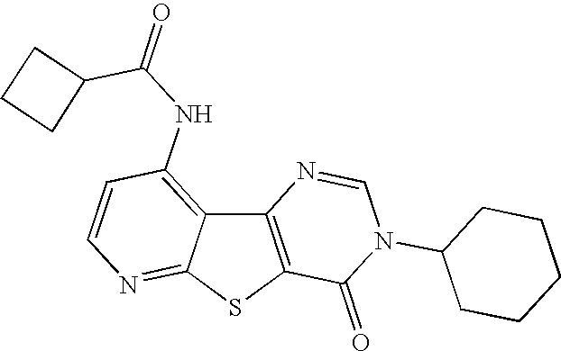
C12=C(SC3=NC=CC(NC(=O)C4CCC4)=C13)C(=O)N(C1CCCCC1)C=N2
